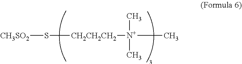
[CH3SO2]S[CH2CH2CH2][N+](C)(C)C
